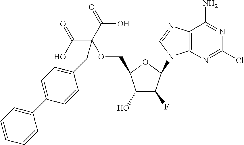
C12=C(N=CN1C1C(F)C(O)C(COC(C(O)=O)(C(=O)O)CC3=CC=C(C4=CC=CC=C4)C=C3)O1)C(N)=NC(Cl)=N2
